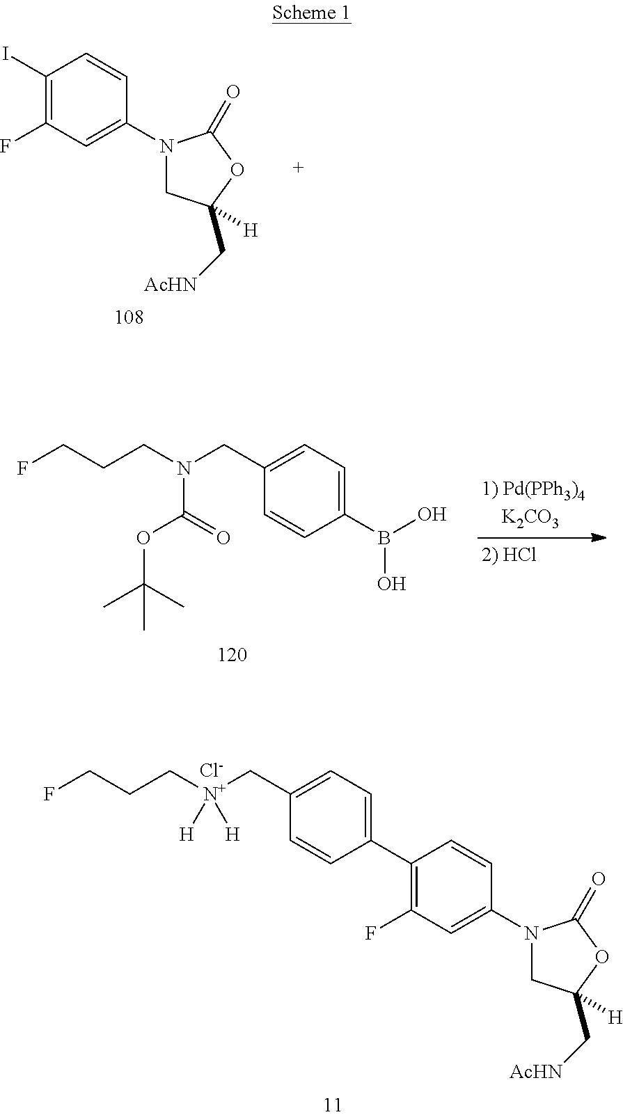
C1(I)=C(F)C=C(N2CC(C[AcHN])([H])OC2=O)C=C1.C1(B(O)O)=CC=C(CN(CCCF)C(=O)OC(C)(C)C)C=C1.[Cl-].C1=CC(C2=CC=C(C[N+](CCCF)([H])[H])C=C2)=C(F)C=C1N1CC(C[AcHN])([H])OC1=O
